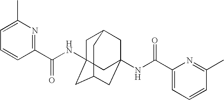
C1=C(C)N=C(C(NC23CC4CC(NC(C5=CC=CC(C)=N5)=O)(CC(C2)C4)C3)=O)C=C1
